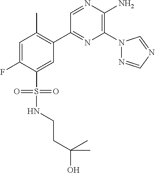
C1(C2=C(C)C=C(F)C(S(=O)(=O)NCCC(O)(C)C)=C2)=NC(N2N=CN=C2)=C(N)N=C1
